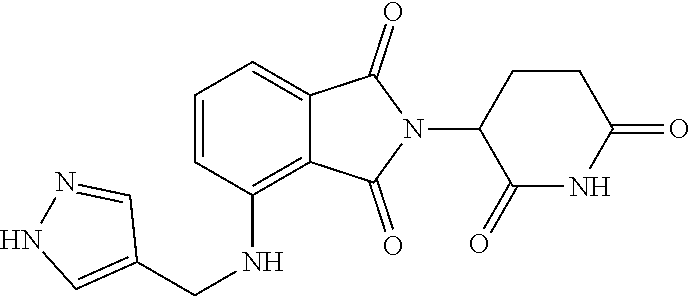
C1(=O)NC(=O)CCC1N1C(=O)C2=CC=CC(NCC3=CNN=C3)=C2C1=O
